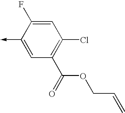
C1(->C)=CC(C(=O)OCC=C)=C(Cl)C=C1F
